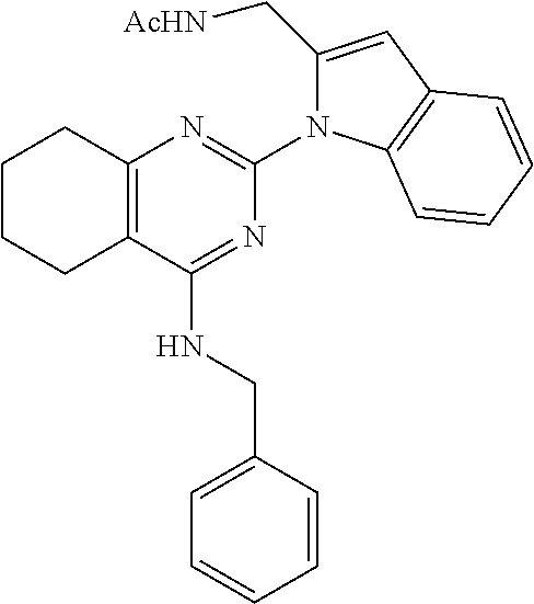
C12=C(C(NCC3=CC=CC=C3)=NC(N3C(C[AcHN])=CC4=C3C=CC=C4)=N1)CCCC2
